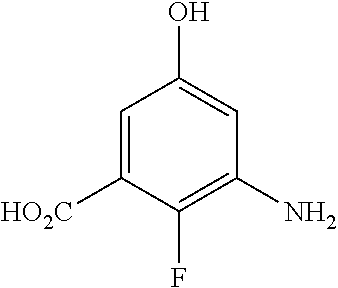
C1=C([HO2C])C(F)=C(N)C=C1O
